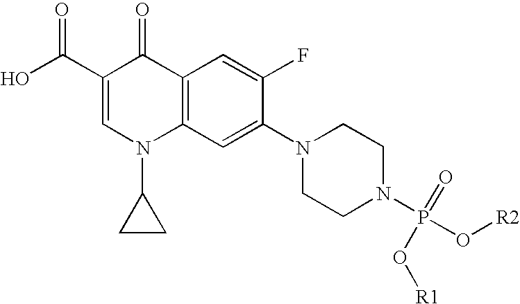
C1(C(O)=O)=CN(C2CC2)C2=C(C1=O)C=C(F)C(N1CCN(P(O[R2])(=O)O[R1])CC1)=C2
